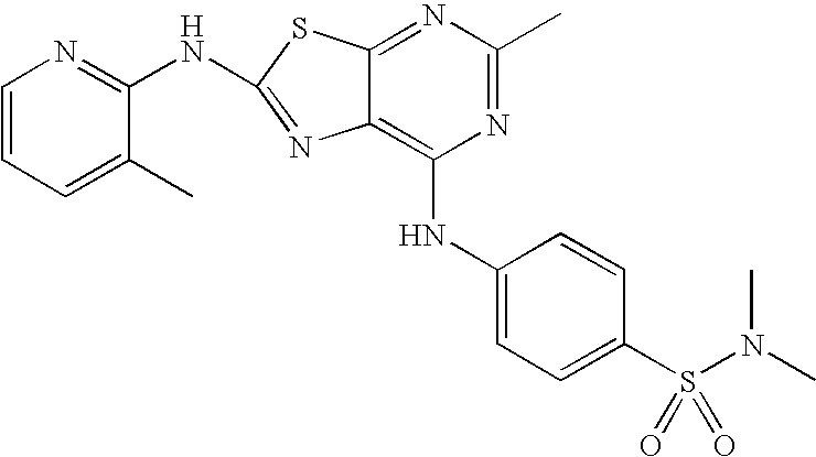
N1=C(C)N=C2C(=C1NC1=CC=C(S(N(C)C)(=O)=O)C=C1)N=C(NC1=NC=CC=C1C)S2
